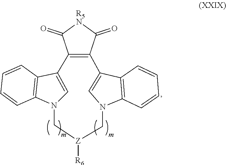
C1=C2C3=C(C4=CN(C5=C4C=CC=C5)C[Z]([R6])CN1C1=C2C=CC=C1)C(=O)[R5N]C3=O
